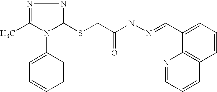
C1(C)=NN=C(SCC(NN=CC2=CC=CC3=C2N=CC=C3)=O)N1C1=CC=CC=C1
